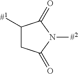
C1([#1])CC(=O)N([#2])C1=O
